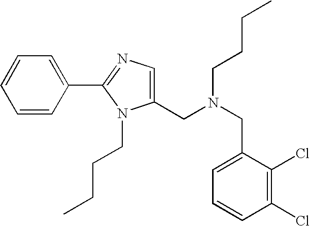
C1(CN(CC2=CC=CC(Cl)=C2Cl)CCCC)=CN=C(C2=CC=CC=C2)N1CCCC
